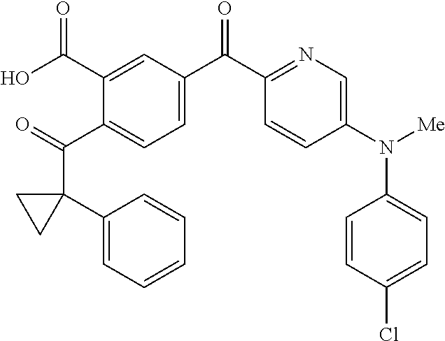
C1(C(C2=CC=C(C(C3=NC=C(N([Me])C4=CC=C(Cl)C=C4)C=C3)=O)C=C2C(O)=O)=O)(C2=CC=CC=C2)CC1
